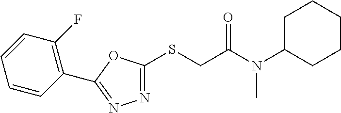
N1=C(SCC(N(C2CCCCC2)C)=O)OC(C2=C(F)C=CC=C2)=N1
